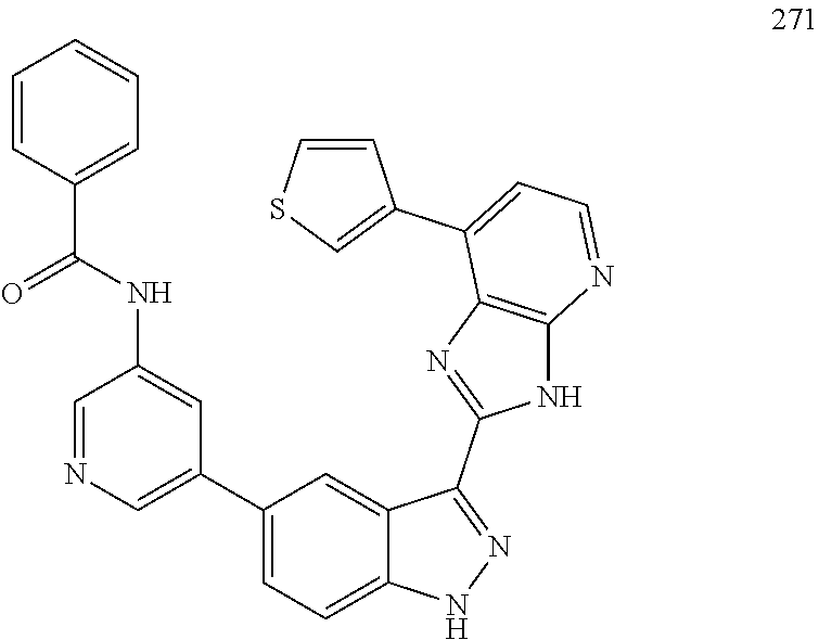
C1(NC(C2=CC=CC=C2)=O)=CC(C2=CC=C3C(=C2)C(C2=NC4=C(N2)N=CC=C4C2=CSC=C2)=NN3)=CN=C1
